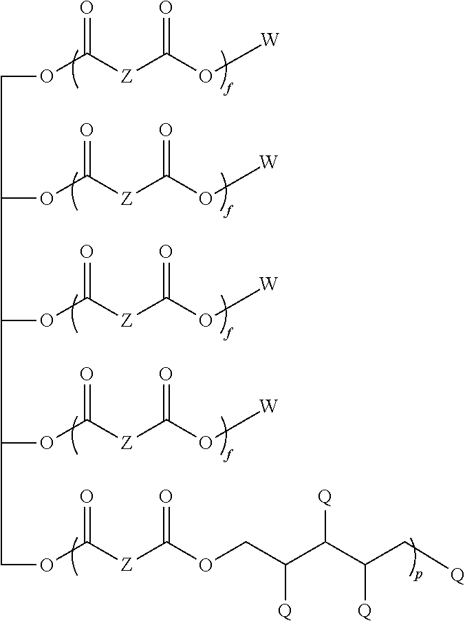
C(OC([Z]C(O[W])=O)=O)C(OC([Z]C(O[W])=O)=O)C(OC([Z]C(O[W])=O)=O)C(OC([Z]C(O[W])=O)=O)COC([Z]C(OCC(C(C(C[Q])[Q])[Q])[Q])=O)=O
